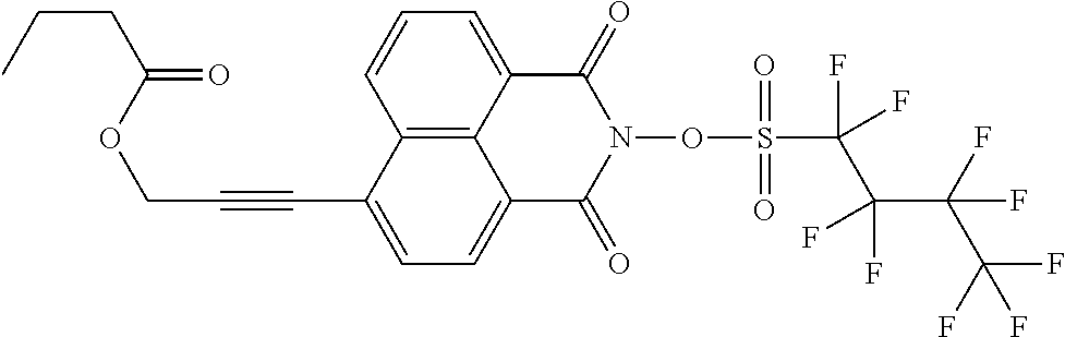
C12=C3C(=CC=C1)C(=O)N(OS(C(C(C(F)(F)C(F)(F)F)(F)F)(F)F)(=O)=O)C(=O)C3=CC=C2C#CCOC(CCC)=O
